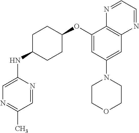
C1(OC2CCC(NC3=CN=C(C)C=N3)CC2)=CC(N2CCOCC2)=CC2=C1N=CC=N2
